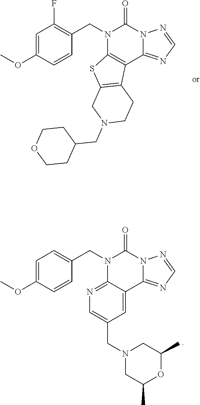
C1=C(OC)C=CC(CN2C3=NC=C(CN4CC(C)OC(C)C4)C=C3C3=NC=NN3C2=O)=C1.C1=C(OC)C=CC(CN2C3=C(C4=NC=NN4C2=O)C2=C(S3)CN(CC3CCOCC3)CC2)=C1F
